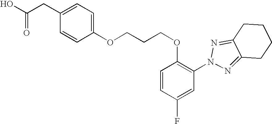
OC(=O)CC1=CC=C(OCCCOC2=C(N3N=C4C(=N3)CCCC4)C=C(F)C=C2)C=C1
